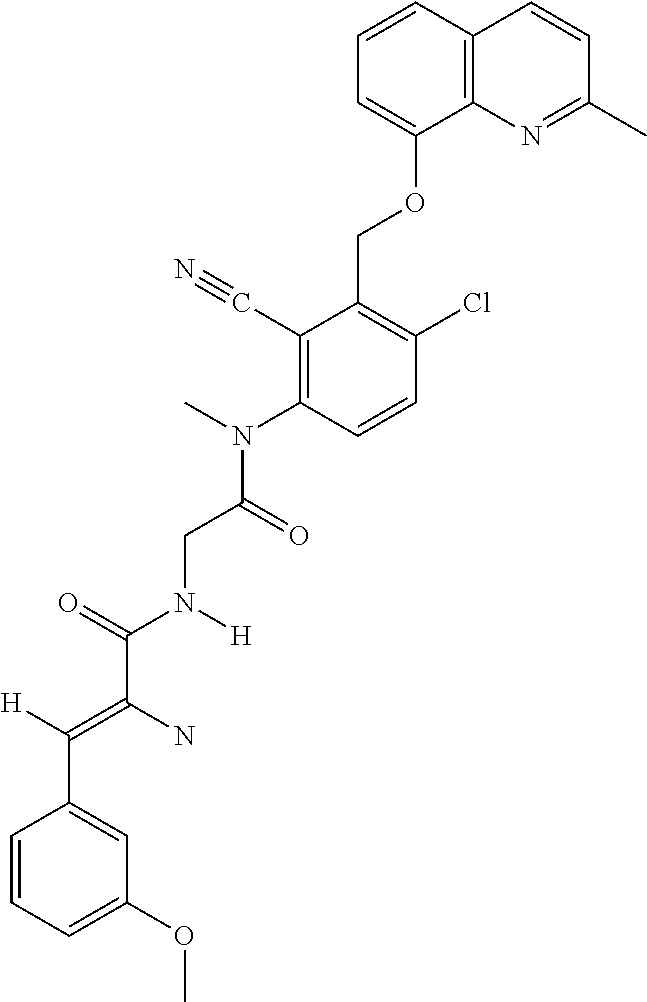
C1=CC2=C(C(OCC3=C(Cl)C=CC(N(C)C(=O)CN(C(C(N)=C([H])C4=CC(OC)=CC=C4)=O)[H])=C3C#N)=C1)N=C(C)C=C2
